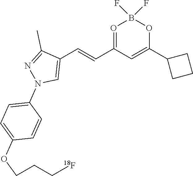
O1=C(C=CC2=CN(C3=CC=C(OCCC[18F])C=C3)N=C2C)C=C(C2CCC2)OB1(F)F
